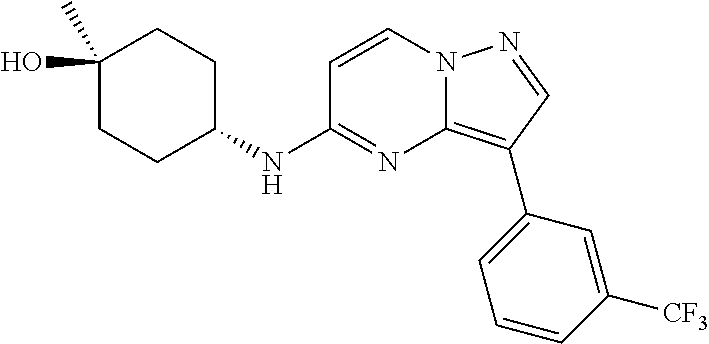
C1CC(C)(O)CCC1NC1=NC2=C(C3=CC=CC([CF3])=C3)C=NN2C=C1
